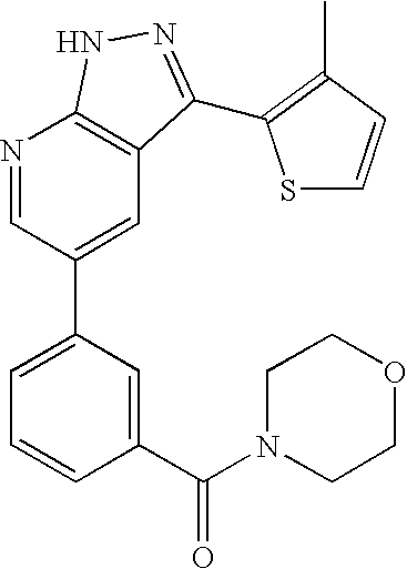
N1=CC(C2=CC=CC(C(=O)N3CCOCC3)=C2)=CC2=C1NN=C2C1=C(C)C=CS1
